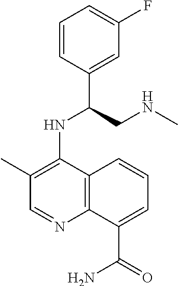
C1=CC(C(CNC)NC2=C(C)C=NC3=C2C=CC=C3C(=O)N)=CC(F)=C1
